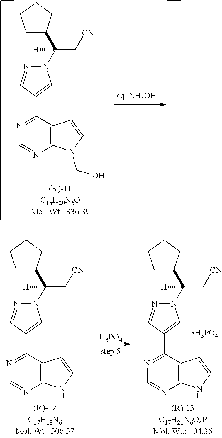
C1C(C(N2N=CC(C3=NC=NC4=C3C=CN4CO)=C2)(C[CN])[H])CCC1.C1C(C(N2N=CC(C3=NC=NC4=C3C=CN4)=C2)(C[CN])[H])CCC1.[H3PO4].C1C(C(N2N=CC(C3=NC=NC4=C3C=CN4)=C2)(C[CN])[H])CCC1.[H3PO4]
